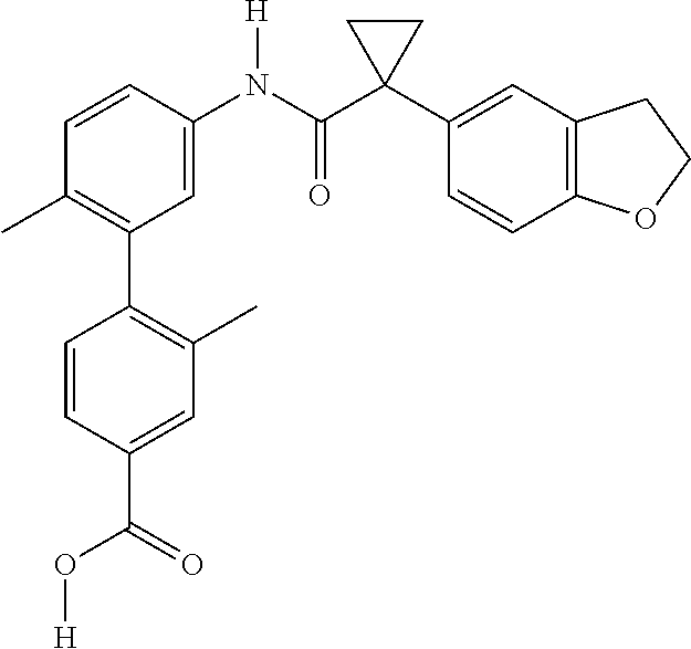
C1=C(N(C(C2(C3=CC4=C(C=C3)OCC4)CC2)=O)[H])C=CC(C)=C1C1=C(C)C=C(C(O[H])=O)C=C1
